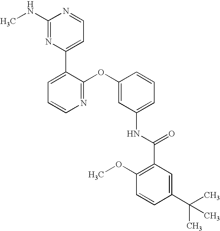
C1(NC)=NC(C2=CC=CN=C2OC2=CC(NC(C3=C(OC)C=CC(C(C)(C)C)=C3)=O)=CC=C2)=CC=N1
